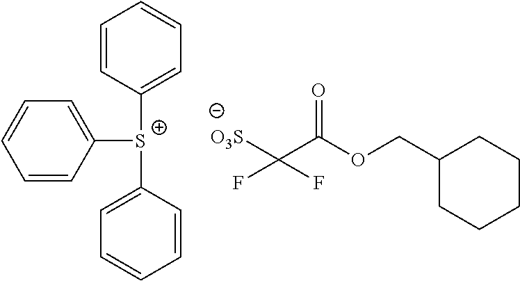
C(C1CCCCC1)OC(=O)C([O3S])(F)F.C1([S+](C2=CC=CC=C2)C2=CC=CC=C2)=CC=CC=C1
